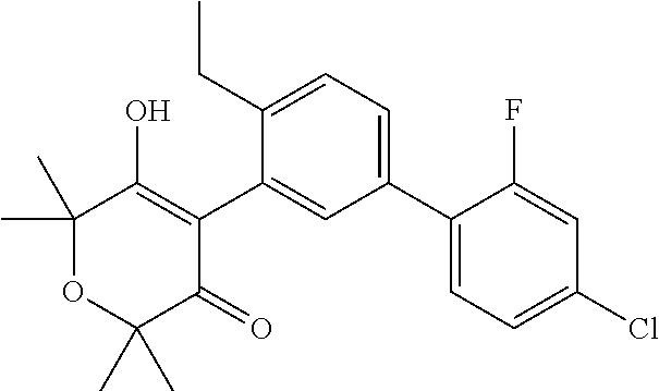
C1(C2=CC=C(CC)C(C3=C(O)C(C)(C)OC(C)(C)C3=O)=C2)=CC=C(Cl)C=C1F
